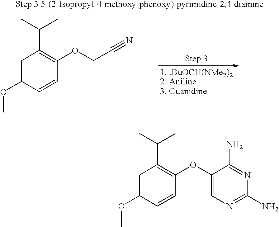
C1=C(OC)C=CC(OCC#N)=C1C(C)C.C1=C(OC)C=CC(OC2=CN=C(N)N=C2N)=C1C(C)C
